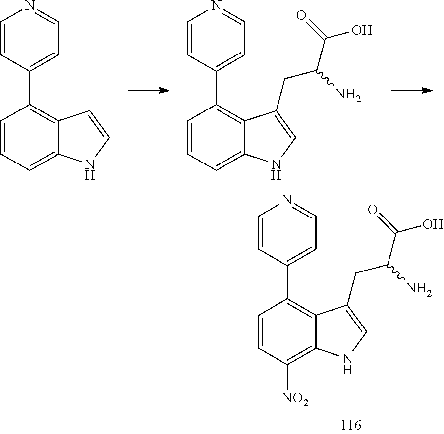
C1=CC([NO2])=C2C(=C1C1=CC=NC=C1)C(CC(C(=O)O)N)=CN2.C1=CC=C2C(=C1C1=CC=NC=C1)C(CC(C(=O)O)N)=CN2.C1=CC=C2C(=C1C1=CC=NC=C1)C=CN2
